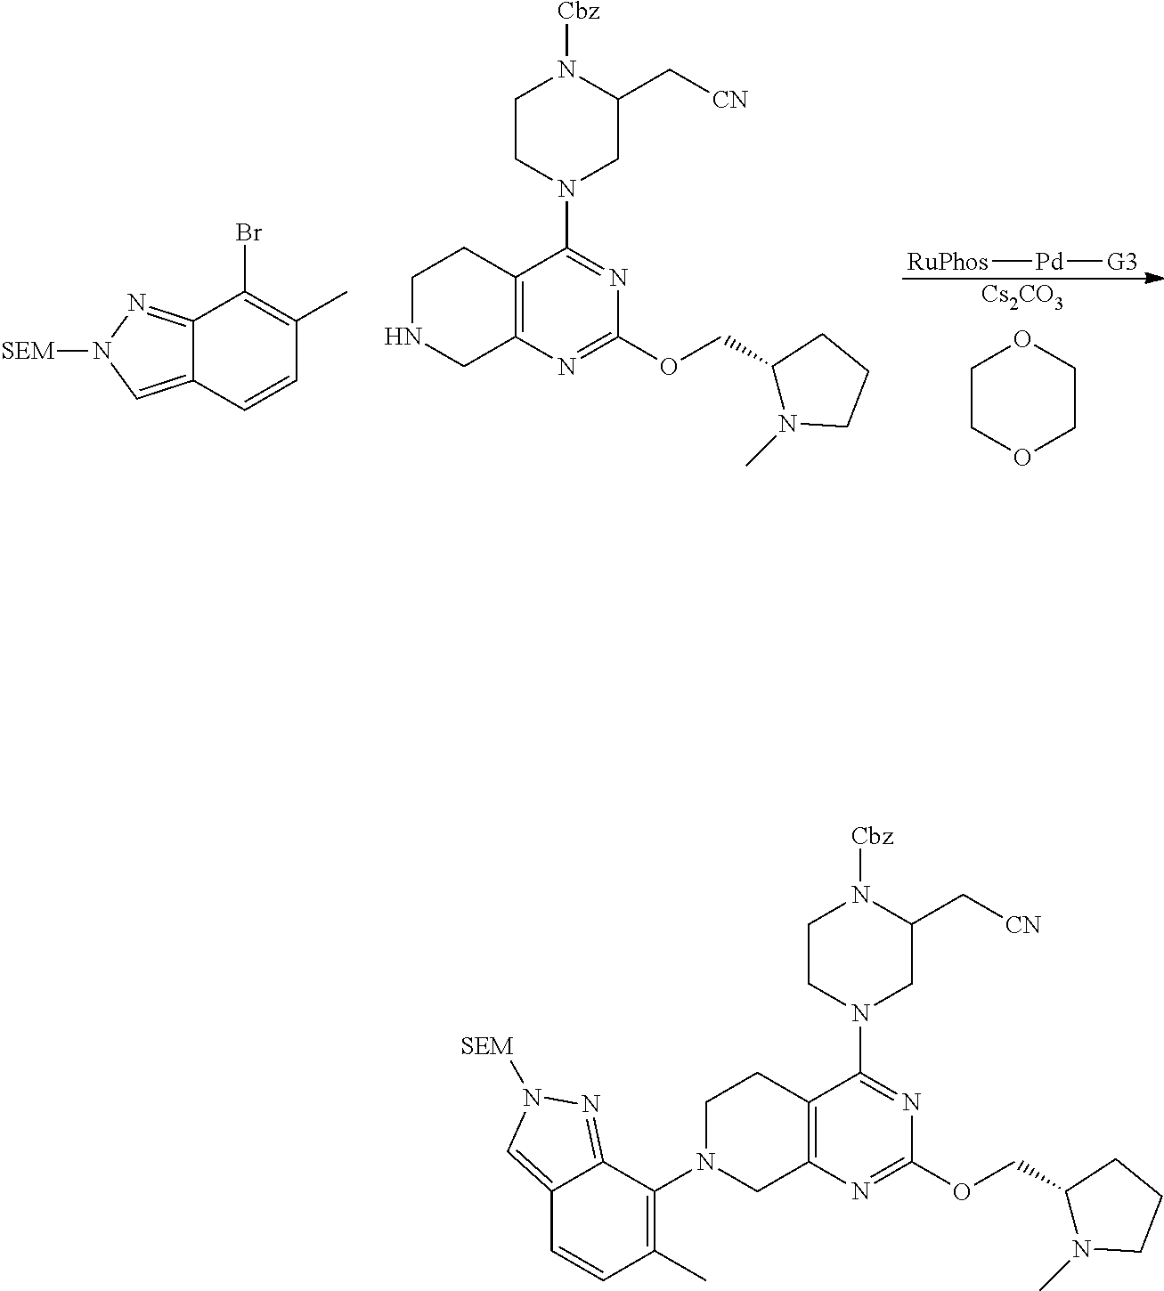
[RuPhos][Pd][G3].[Cs2CO3].C1COCCO1.C12=NN([SEM])C=C1C=CC(C)=C2Br.N1CC2=C(CC1)C(N1CC(C[CN])N([Cbz])CC1)=NC(OCC1N(C)CCC1)=N2.C12=CN([SEM])N=C1C(N1CC3=C(CC1)C(N1CC(C[CN])N([Cbz])CC1)=NC(OCC1N(C)CCC1)=N3)=C(C)C=C2
